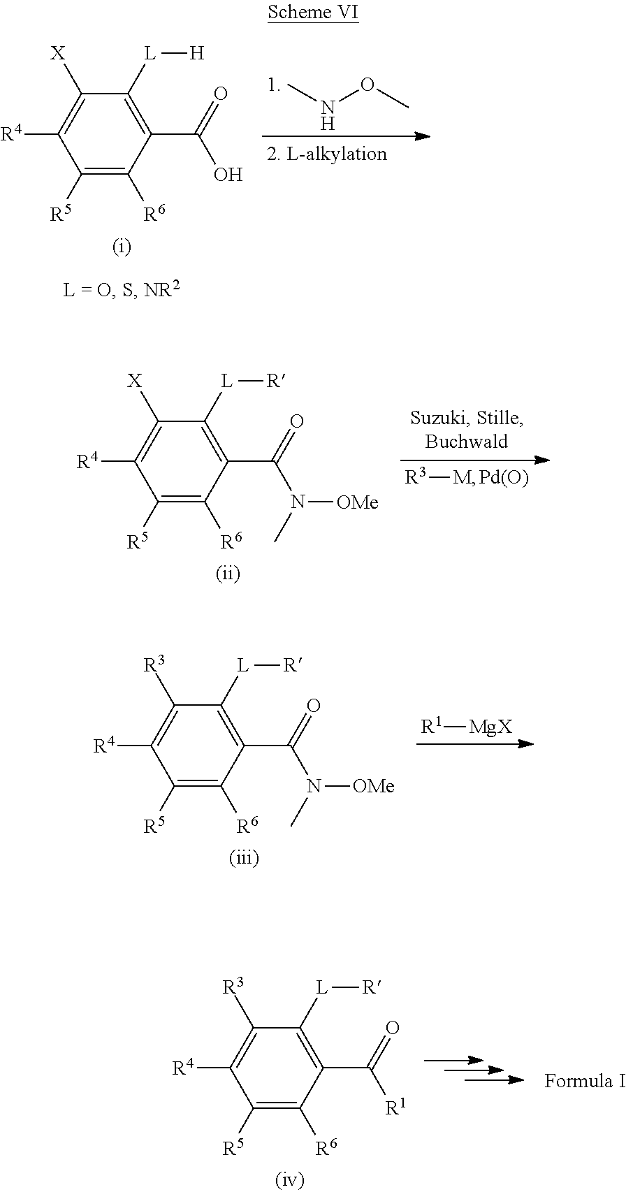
N(OC)C.C1([R5])=C([R6])C(C(=O)O)=C([L][H])C([X])=C1[R4].[R3][M].[Pd(O)].C1([R5])=C([R6])C(C(=O)N(C)[OMe])=C([L][R])C([X])=C1[R4].[R1][MgX].C1([R5])=C([R6])C(C(=O)N(C)[OMe])=C([L][R])C([R3])=C1[R4].C1([R5])=C([R6])C(C(=O)[R1])=C([L][R])C([R3])=C1[R4]
